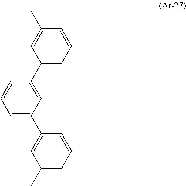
C1=CC=C(C2=CC(C3=CC(C)=CC=C3)=CC=C2)C=C1C
